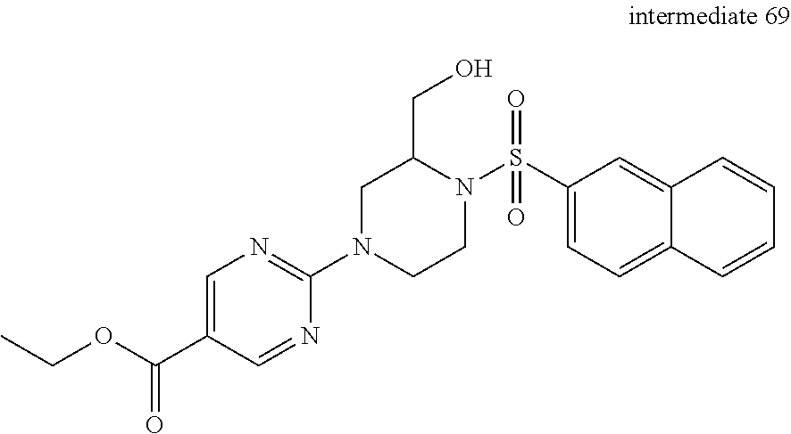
C1=C(S(N2CCN(C3=NC=C(C(OCC)=O)C=N3)CC2CO)(=O)=O)C=C2C(=C1)C=CC=C2
